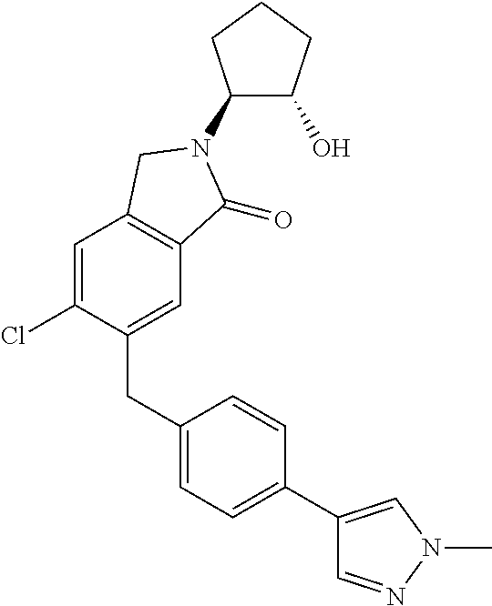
C1(CC2=CC=C(C3=CN(C)N=C3)C=C2)=CC2=C(C=C1Cl)CN(C1C(O)CCC1)C2=O
